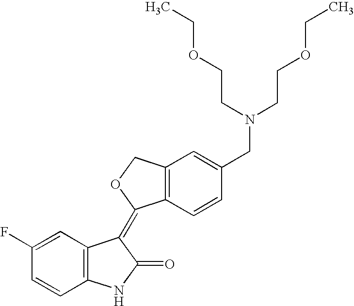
C1=C(F)C=CC2=C1C(=C1C3=C(C=C(CN(CCOCC)CCOCC)C=C3)CO1)C(=O)N2
